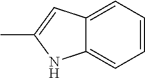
C1=CC=C2C(=C1)NC(C)=C2
